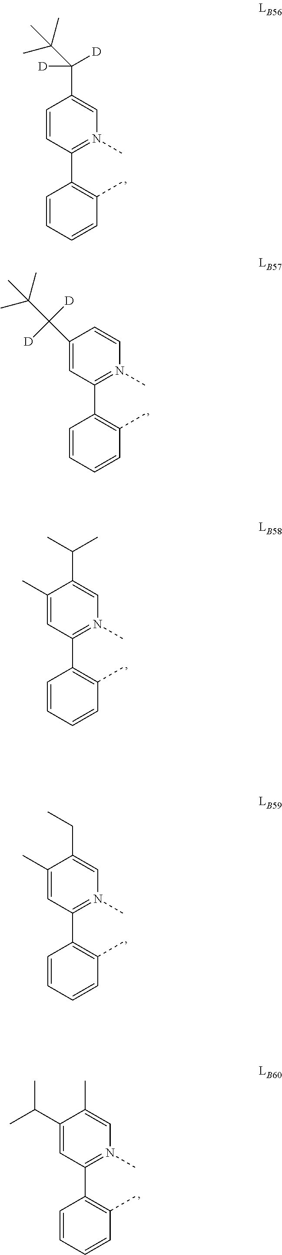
C1=CC(C2=C(C)C=CC=C2)=N(C)C=C1C(C(C)(C)C)([D])[D].C1(C(C(C)(C)C)([D])[D])=CC(C2=C(C)C=CC=C2)=N(C)C=C1.C1(C)=CC(C2=C(C)C=CC=C2)=N(C)C=C1C(C)C.C1(C)=CC(C2=C(C)C=CC=C2)=N(C)C=C1CC.C1(C(C)C)=CC(C2=C(C)C=CC=C2)=N(C)C=C1C
